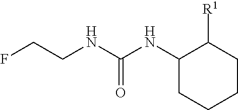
FCCNC(NC1CCCCC1[R1])=O
